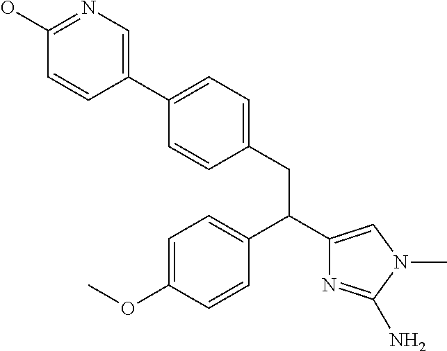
C1=C(OC)C=CC(C(C2=CN(C)C(N)=N2)CC2=CC=C(C3=CN=C(O)C=C3)C=C2)=C1
